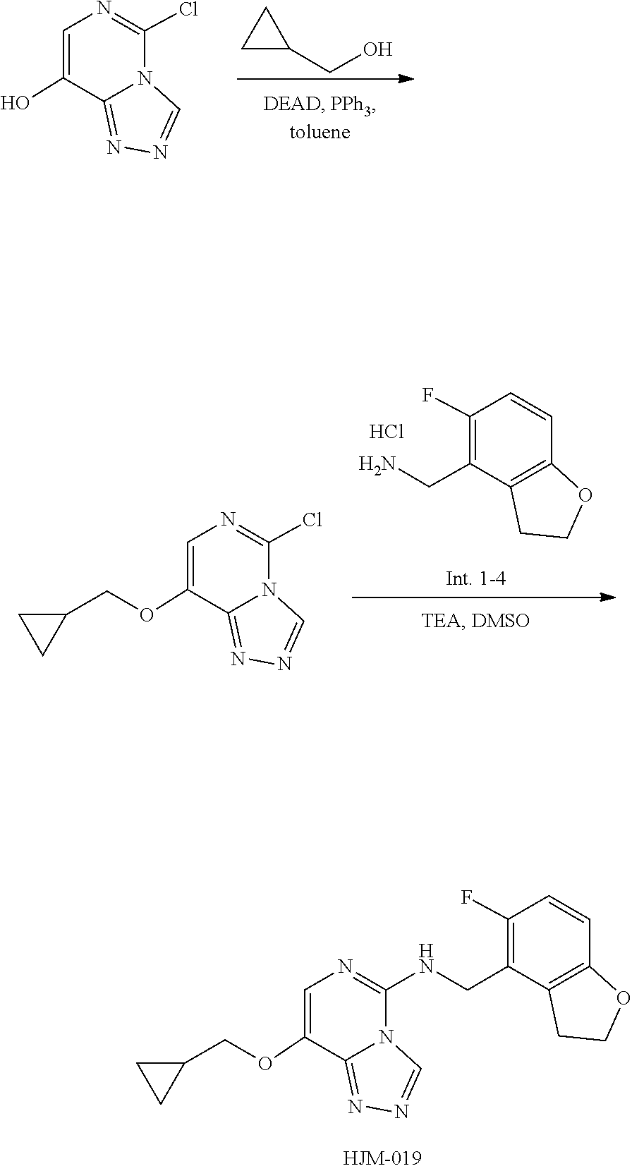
C1(F)=C(CN)C2=C(C=C1)OCC2.Cl.C1(Cl)=NC=C(OCC2CC2)C2=NN=CN12.C(O)C1CC1.N1=C2N(C(Cl)=NC=C2O)C=N1.N1=C2N(C(NCC3=C(F)C=CC4=C3CCO4)=NC=C2OCC2CC2)C=N1
